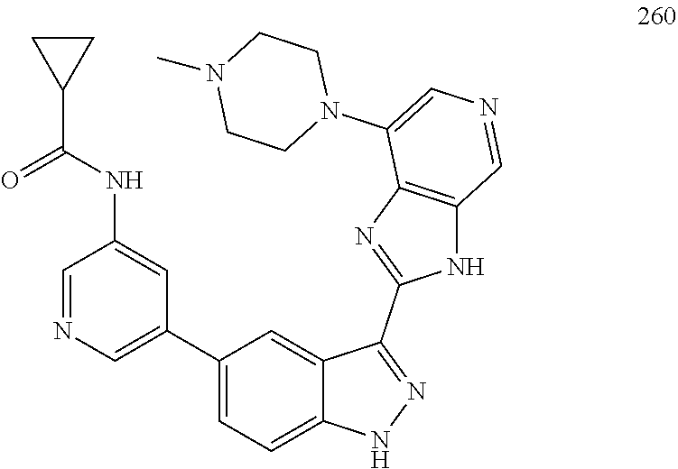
C1(C(NC2=CC(C3=CC=C4C(=C3)C(C3=NC5=C(N3)C=NC=C5N3CCN(C)CC3)=NN4)=CN=C2)=O)CC1
